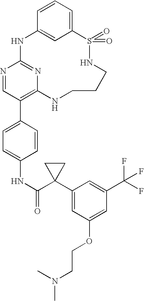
C12=CC=CC(=C1)NC1=NC(=C(C3=CC=C(NC(=O)C4(C5=CC(OCCN(C)C)=CC(C(F)(F)F)=C5)CC4)C=C3)C=N1)NCCCNS2(=O)=O
